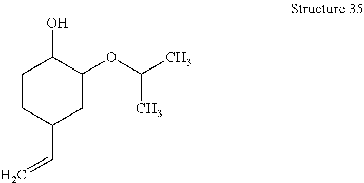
C1CC(C=C)CC(OC(C)C)C1O
